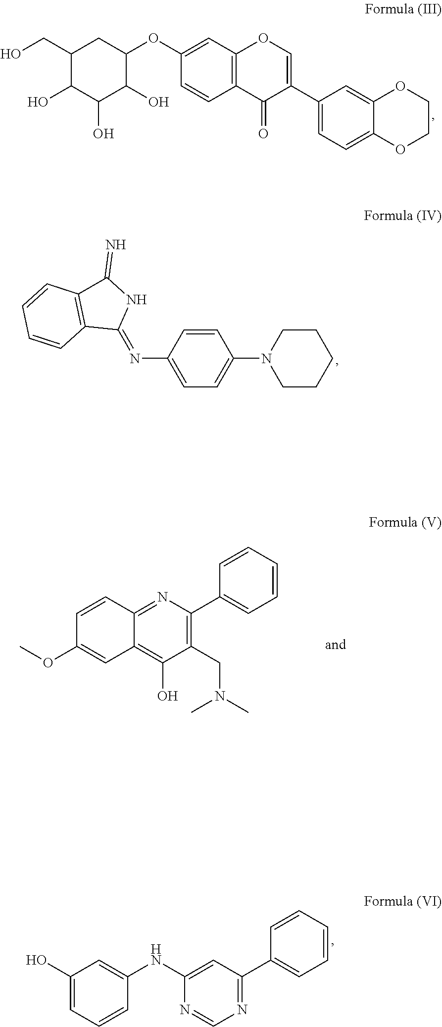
C1(CO)C(O)C(O)C(O)C(OC2=CC3=C(C=C2)C(=O)C(C2=CC=C4C(=C2)OCCO4)=CO3)C1.C1CN(C2=CC=C(N=C3NC(=N)C4=C3C=CC=C4)C=C2)CCC1.C12=NC(C3=CC=CC=C3)=C(CN(C)C)C(O)=C1C=C(OC)C=C2.C1(O)=CC=CC(NC2=CC(C3=CC=CC=C3)=NC=N2)=C1
